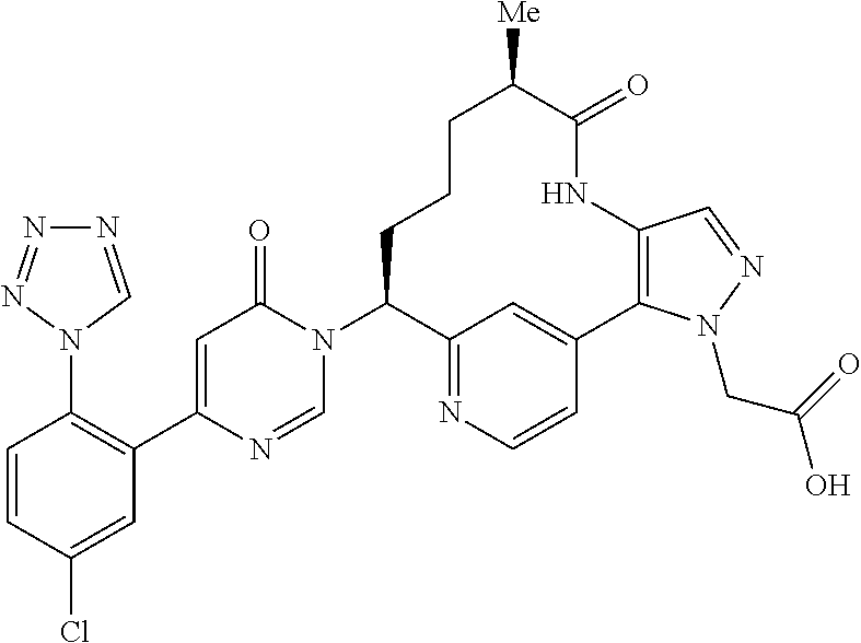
N1=NN(C2=C(C3=CC(=O)N(C4C5=NC=CC(=C5)C5=C(NC(=O)C([Me])CCC4)C=NN5CC(=O)O)C=N3)C=C(Cl)C=C2)C=N1
